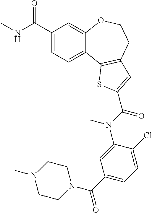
C1(C(NC)=O)=CC=C2C(=C1)OCCC1=C2SC(C(N(C2=CC(C(N3CCN(C)CC3)=O)=CC=C2Cl)C)=O)=C1
